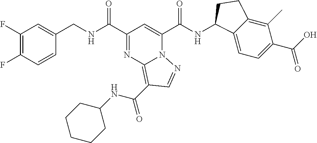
C1(F)=C(F)C=CC(CNC(C2=NC3=C(C(=O)NC4CCCCC4)C=NN3C(C(NC3C4=CC=C(C(O)=O)C(C)=C4CC3)=O)=C2)=O)=C1
